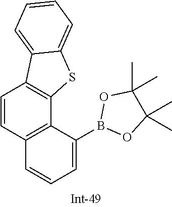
C1=CC2=C(C3=C1C1=CC=CC=C1S3)C(B1OC(C)(C)C(C)(C)O1)=CC=C2
